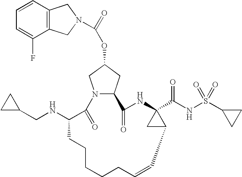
C12=C(C=CC=C1F)CN(C(=O)OC1CN3C(C1)C(=O)NC1(C(NS(C4CC4)(=O)=O)=O)CC1C=CCCCCCC(NCC1CC1)C3=O)C2
